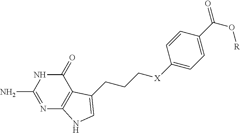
N1=C(N)NC(=O)C2=C1NC=C2CCC[X]C1=CC=C(C(=O)O[R])C=C1
